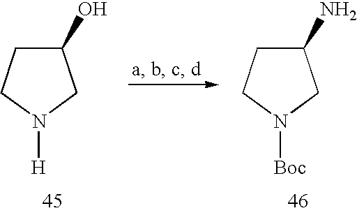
C1(O)CCN([H])C1.C1(N)CCN([Boc])C1
